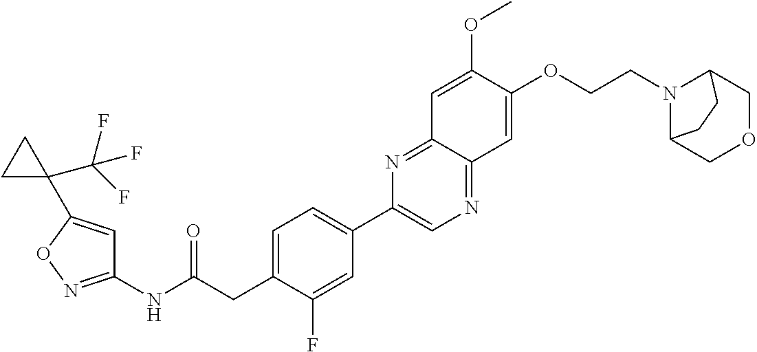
C1(NC(CC2=CC=C(C3=CN=C4C(=N3)C=C(OC)C(OCCN3C5COCC3CC5)=C4)C=C2F)=O)=NOC(C2(C(F)(F)F)CC2)=C1
